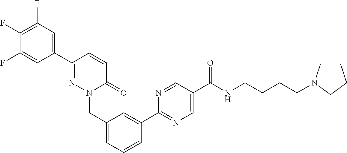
C1=C(C2=NC=C(C(NCCCCN3CCCC3)=O)C=N2)C=CC=C1CN1N=C(C2=CC(F)=C(F)C(F)=C2)C=CC1=O
